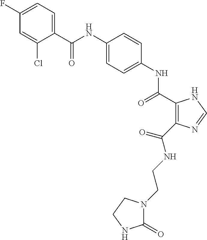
C(NC1=CC=C(NC(=O)C2=C(C(NCCN3C(=O)NCC3)=O)N=CN2)C=C1)(=O)C1=CC=C(F)C=C1Cl
